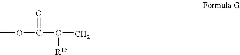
O(C)C(C(=C)[R15])=O
